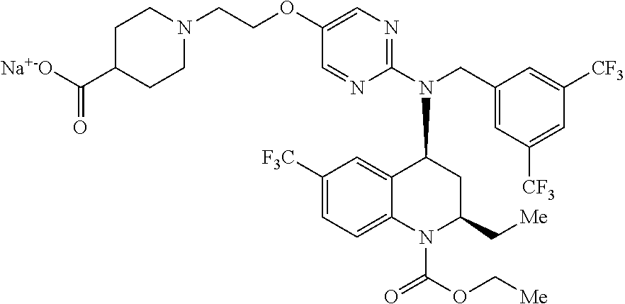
N(CC1=CC([CF3])=CC([CF3])=C1)(C1C2=CC([F3C])=CC=C2N(C(OC[Me])=O)C(C[Me])C1)C1=NC=C(OCCN2CCC(C([Na+-O])=O)CC2)C=N1
